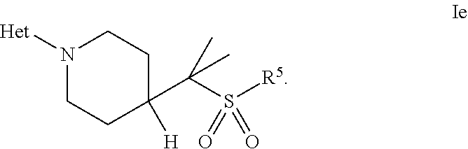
N1([Het])CCC([H])(C(S([R5])(=O)=O)(C)C)CC1
